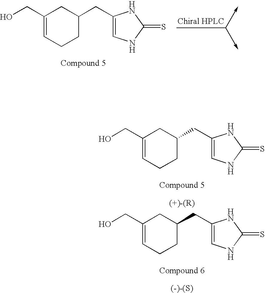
C1(CO)=CCCC(CC2=CNC(=S)N2)C1.C1(CO)=CCCC(CC2=CNC(=S)N2)C1.C1(CO)=CCCC(CC2=CNC(=S)N2)C1
